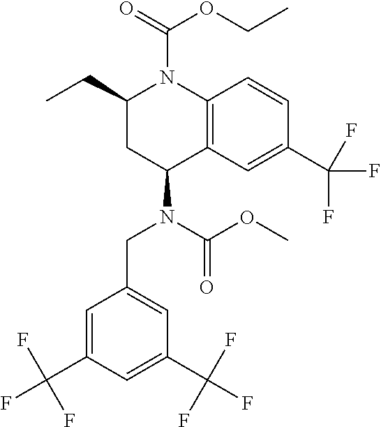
C1=C(C(F)(F)F)C=C(C(F)(F)F)C=C1CN(C(=O)OC)C1C2=C(N(C(OCC)=O)C(CC)C1)C=CC(C(F)(F)F)=C2
